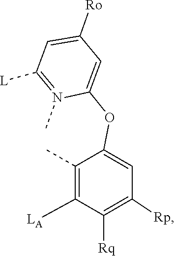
C1=C([Ro])C=C(OC2=CC([Rp])=C([Rq])C(C[LA])=C2C)N(C)=C1[L]
